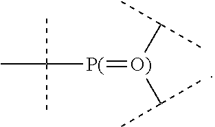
CC(C)(C)[P(]=[O)](C(C)C)C(C)C
